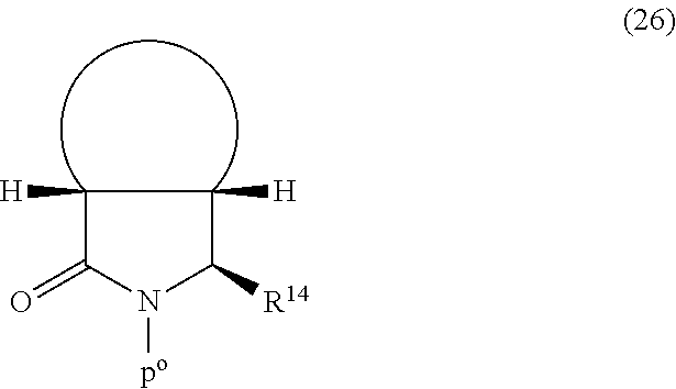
C1([H])C(=O)N([po])C([R14])C1[H]
